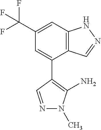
C12=C(C=C(C(F)(F)F)C=C1C1=C(N)N(C)N=C1)NN=C2
